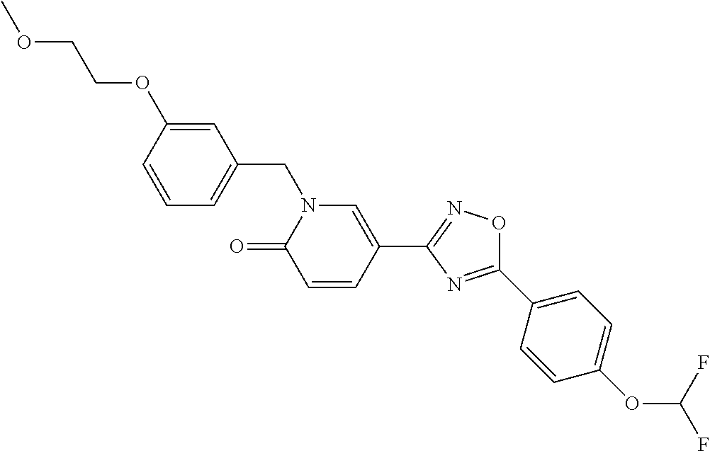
C1=CC(OCCOC)=CC(CN2C(=O)C=CC(C3=NOC(C4=CC=C(OC(F)F)C=C4)=N3)=C2)=C1
